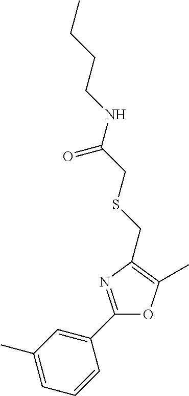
C1(C)=CC=CC(C2=NC(CSCC(NCCCC)=O)=C(C)O2)=C1
